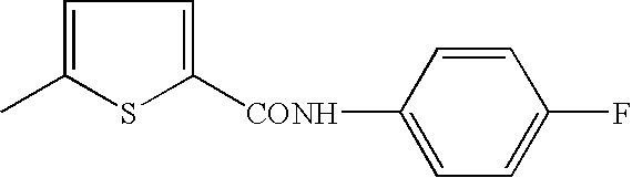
[CONH](C1=CC=C(C)S1)C1=CC=C(F)C=C1
